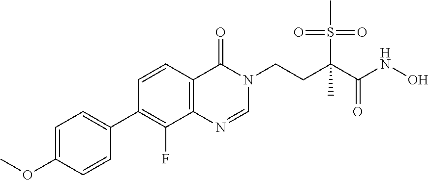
C1=NC2=C(C=CC(C3=CC=C(OC)C=C3)=C2F)C(=O)N1CCC(S(=O)(=O)C)(C(NO)=O)C
